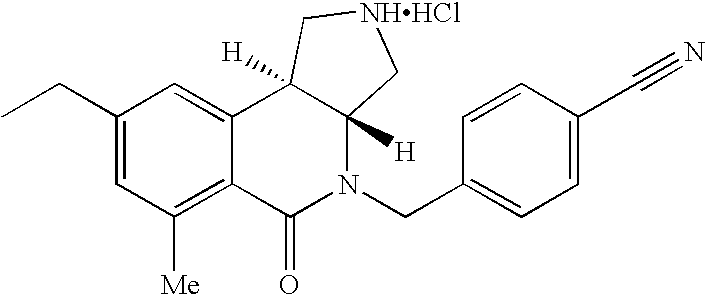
C1(CC)=CC([Me])=C2C(=C1)C1([H])C([H])(N(CC3=CC=C(C#N)C=C3)C2=O)C[NHHCl]C1
